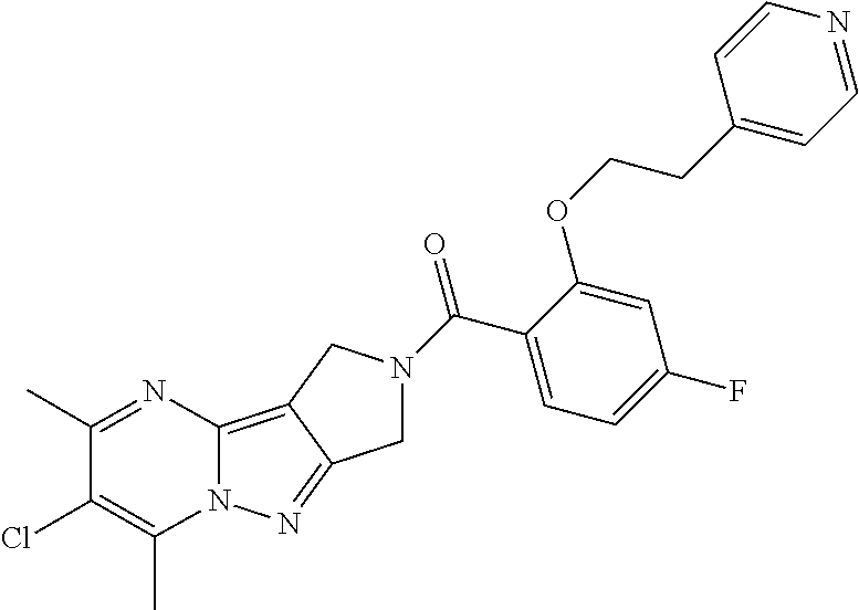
C12=C3C(=NN1C(C)=C(Cl)C(C)=N2)CN(C(C1=CC=C(F)C=C1OCCC1=CC=NC=C1)=O)C3
